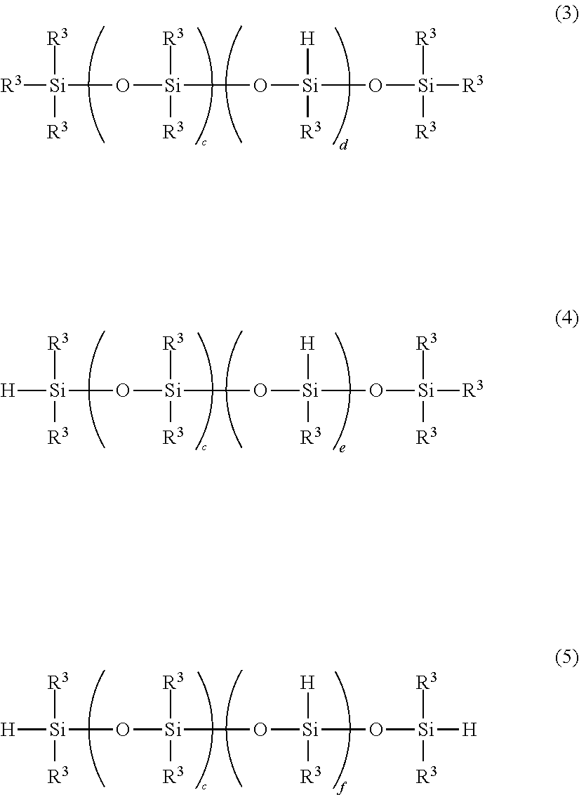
[R3][Si]([R3])([R3])O[Si]([R3])([R3])O[Si]([H])([R3])O[Si]([R3])([R3])[R3].[H][Si]([R3])([R3])O[Si]([R3])([R3])O[Si]([H])([R3])O[Si]([R3])([R3])[R3].[H][Si]([R3])([R3])O[Si]([R3])([R3])O[Si]([H])([R3])O[Si]([R3])([R3])[H]
